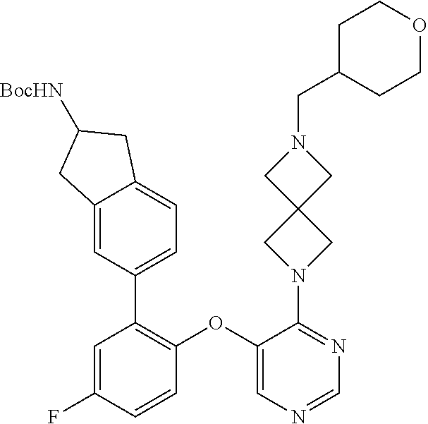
C1=NC=C(OC2=C(C3=CC=C4C(=C3)CC([BocHN])C4)C=C(F)C=C2)C(N2CC3(C2)CN(CC2CCOCC2)C3)=N1
